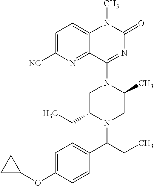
C1C(CC)N(C(CC)C2=CC=C(OC3CC3)C=C2)CC(C)N1C1=NC(=O)N(C)C2=CC=C([NC])N=C12
